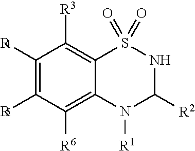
C1([R4])=C([R5])C([R6])=C2C(=C1[R3])S(=O)(=O)NC([R2])N2[R1]
